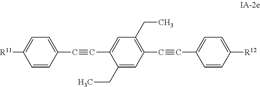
C1=CC(C#CC2=CC(CC)=C(C#CC3=CC=C([R12])C=C3)C=C2CC)=CC=C1[R11]
